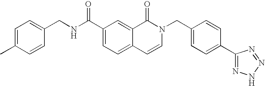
C1=C(C)C=CC(CNC(C2=CC=C3C(=C2)C(=O)N(CC2=CC=C(C4=NNN=N4)C=C2)C=C3)=O)=C1
